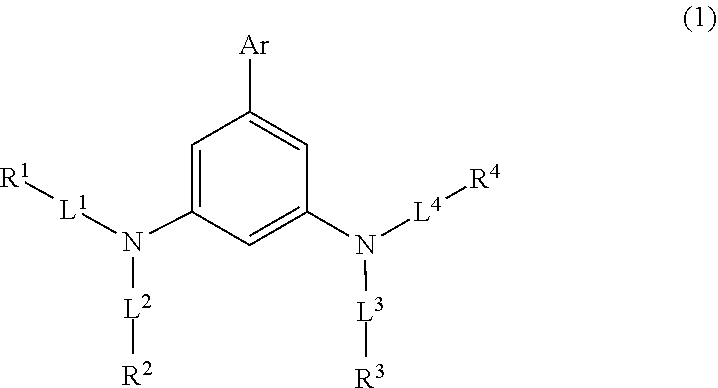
N([L3][R3])(C1=CC(N([L1][R1])[L2][R2])=CC([Ar])=C1)[L4][R4]
